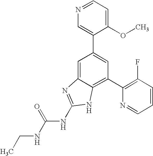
CCNC(NC1=NC2=CC(C3=CN=CC=C3OC)=CC(C3=C(F)C=CC=N3)=C2N1)=O
